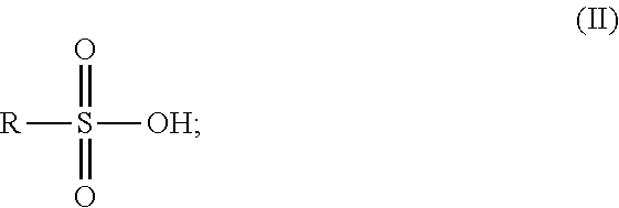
O=S([R])(=O)[OH]
